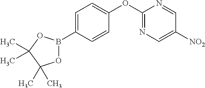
C1(OC2=NC=C([NO2])C=N2)=CC=C(B2OC(C)(C)C(C)(C)O2)C=C1
